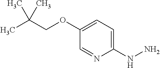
C1(OCC(C)(C)C)=CC=C(NN)N=C1
